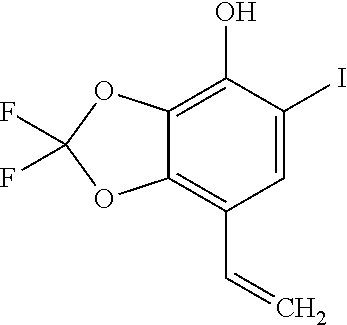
C12=C(O)C(I)=CC(C=C)=C1OC(F)(F)O2
